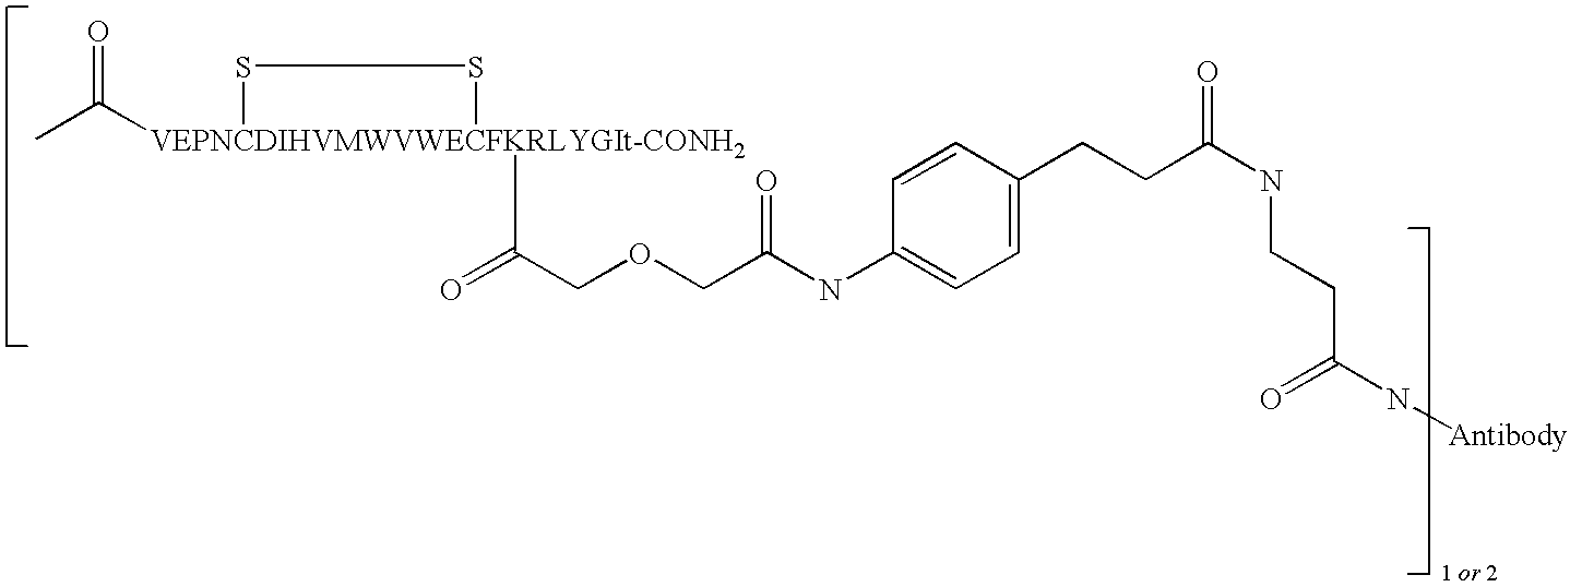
CC([VEPNCDIHVMWVWECFKRLYGIt-CONH2]1(C(=O)COCC(NC2=CC=C(CCC(=O)NCCC(=O)N[Antibody])C=C2)=O)SS1)=O
